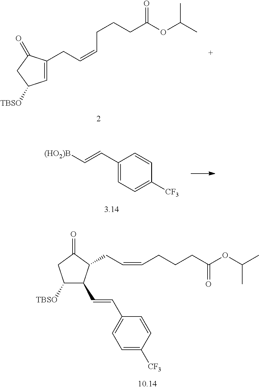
C1=C(CC=CCCCC(=O)OC(C)C)C(=O)CC1[TBSO].C1([TBSO])C(C=CC2=CC=C([CF3])C=C2)C(CC=CCCCC(OC(C)C)=O)C(=O)C1.C1(C=C[(HO2)B])=CC=C([CF3])C=C1
